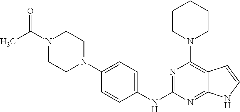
C1(NC2=NC(N3CCCCC3)=C3C(=N2)NC=C3)=CC=C(N2CCN(C(C)=O)CC2)C=C1
